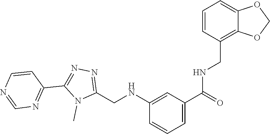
N(C1=CC(C(NCC2=C3C(=CC=C2)OCO3)=O)=CC=C1)CC1=NN=C(C2=NC=NC=C2)N1C
